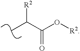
[R2]C(C(O[R2])=O)C
